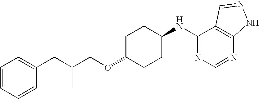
C1=CC=CC(CC(COC2CCC(NC3=NC=NC4=C3C=NN4)CC2)C)=C1
